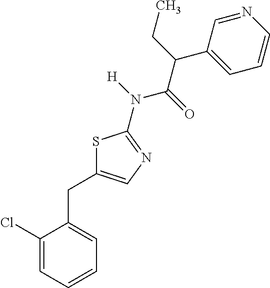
C1(Cl)=CC=CC=C1CC1=CN=C(N([H])C(=O)C(CC)C2=CC=CN=C2)S1
